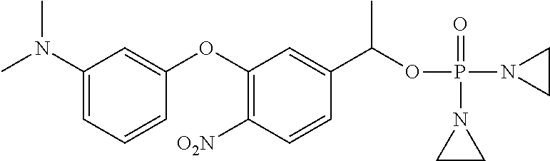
C1(N(C)C)=CC=CC(OC2=C([O2N])C=CC(C(OP(N3CC3)(=O)N3CC3)C)=C2)=C1
